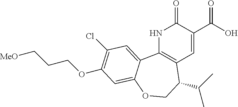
C12=C(NC(=O)C(C(O)=O)=C1)C1=CC(Cl)=C(OCCC[MeO])C=C1OCC2C(C)C
